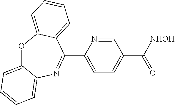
C1(C2=NC3=CC=CC=C3OC3=CC=CC=C23)=CC=C(C([NHOH])=O)C=N1
